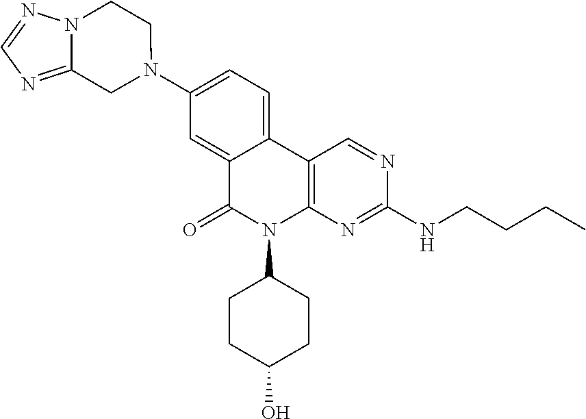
C12=CC(N3CCN4C(=NC=N4)C3)=CC=C1C1=C(N(C3CCC(O)CC3)C2=O)N=C(NCCCC)N=C1
